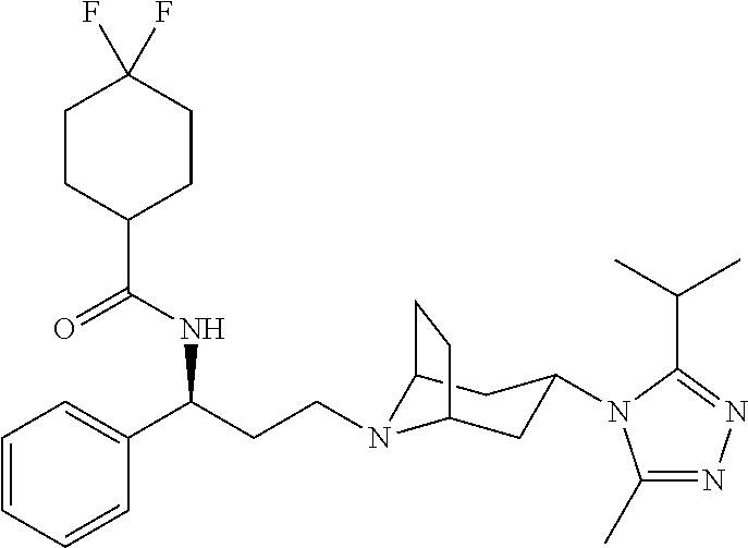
C1CC(C(NC(CCN2C3CC(N4C(C)=NN=C4C(C)C)CC2CC3)C2=CC=CC=C2)=O)CCC1(F)F
